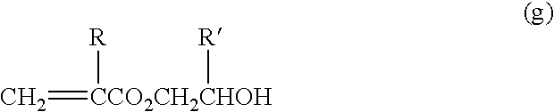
C=[CCO2CH2CHOH]([R])[R]
